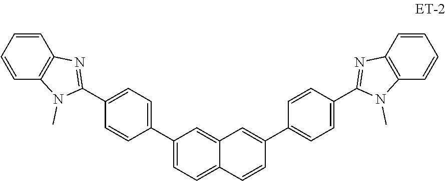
C1(C2=CC=C(C3=NC4=C(N3C)C=CC=C4)C=C2)=CC=C2C(=C1)C=C(C1=CC=C(C3=NC4=C(N3C)C=CC=C4)C=C1)C=C2
